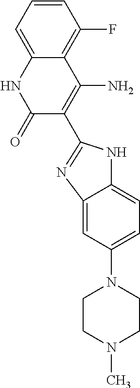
C12=CC=C(N3CCN(C)CC3)C=C1N=C(C1=C(N)C3=C(F)C=CC=C3NC1=O)N2
